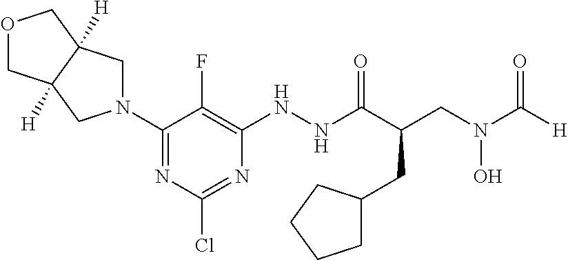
[H]C(N(CC(C(NNC1=C(F)C(N2CC3([H])C([H])(C2)COC3)=NC(Cl)=N1)=O)CC1CCCC1)O)=O
